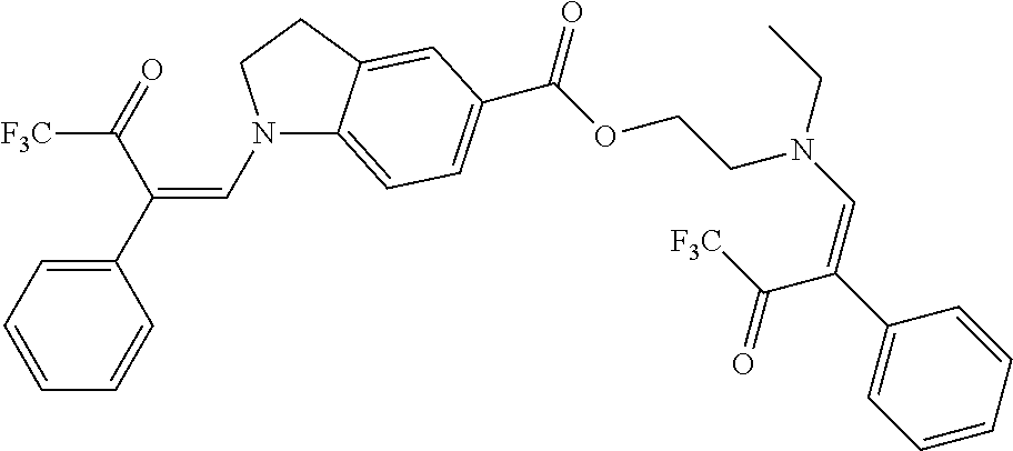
N1(C=C(C2=CC=CC=C2)C(=O)[F3C])C2=CC=C(C(OCCN(C=C(C3=CC=CC=C3)C([F3C])=O)CC)=O)C=C2CC1
